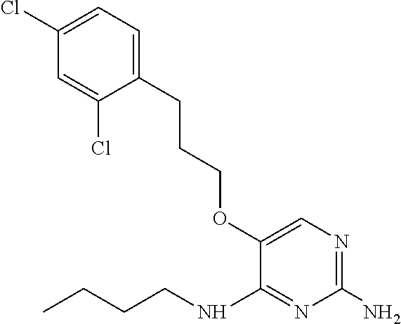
O(C1=CN=C(N)N=C1NCCCC)CCCC1=CC=C(Cl)C=C1Cl
